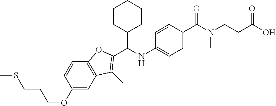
C1(OCCCSC)=CC2=C(C=C1)OC(C(NC1=CC=C(C(N(CCC(O)=O)C)=O)C=C1)C1CCCCC1)=C2C
